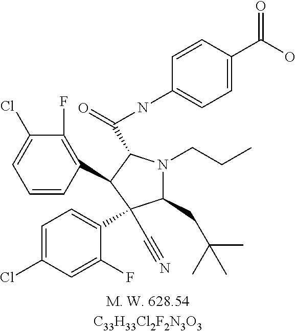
C1(CC(C)(C)C)N(CCC)C(C(NC2=CC=C(C(O)=O)C=C2)=O)C(C2=C(F)C(Cl)=CC=C2)C1(C1=CC=C(Cl)C=C1F)C#N
